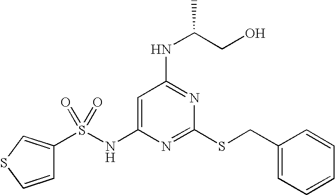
C1=C(NS(C2=CSC=C2)(=O)=O)N=C(SCC2=CC=CC=C2)N=C1NC(CO)C
